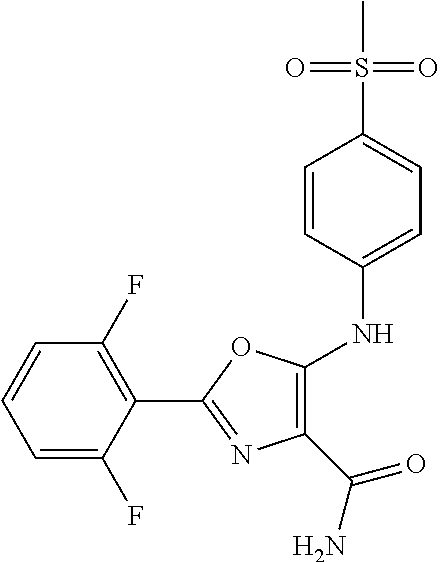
C1(C2=NC(C(=O)N)=C(NC3=CC=C(S(C)(=O)=O)C=C3)O2)=C(F)C=CC=C1F
